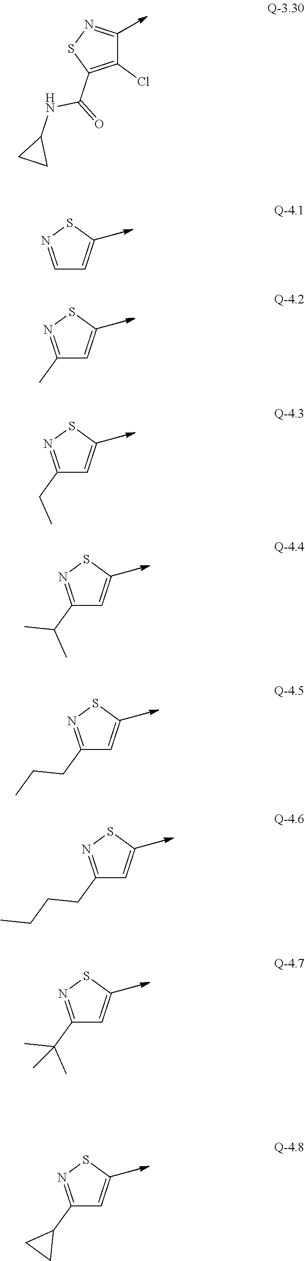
C1(Cl)=C(C(NC2CC2)=O)SN=C1.C1=NSC=C1.C1(C)=NSC=C1.C1(CC)=NSC=C1.C1(C(C)C)=NSC=C1.C1(CCC)=NSC=C1.C1(CCCC)=NSC=C1.C1(C(C)(C)C)=NSC=C1.C1(C2CC2)=NSC=C1
